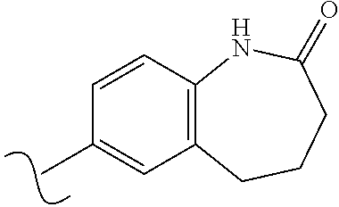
CC1=CC2=C(C=C1)NC(=O)CCC2
